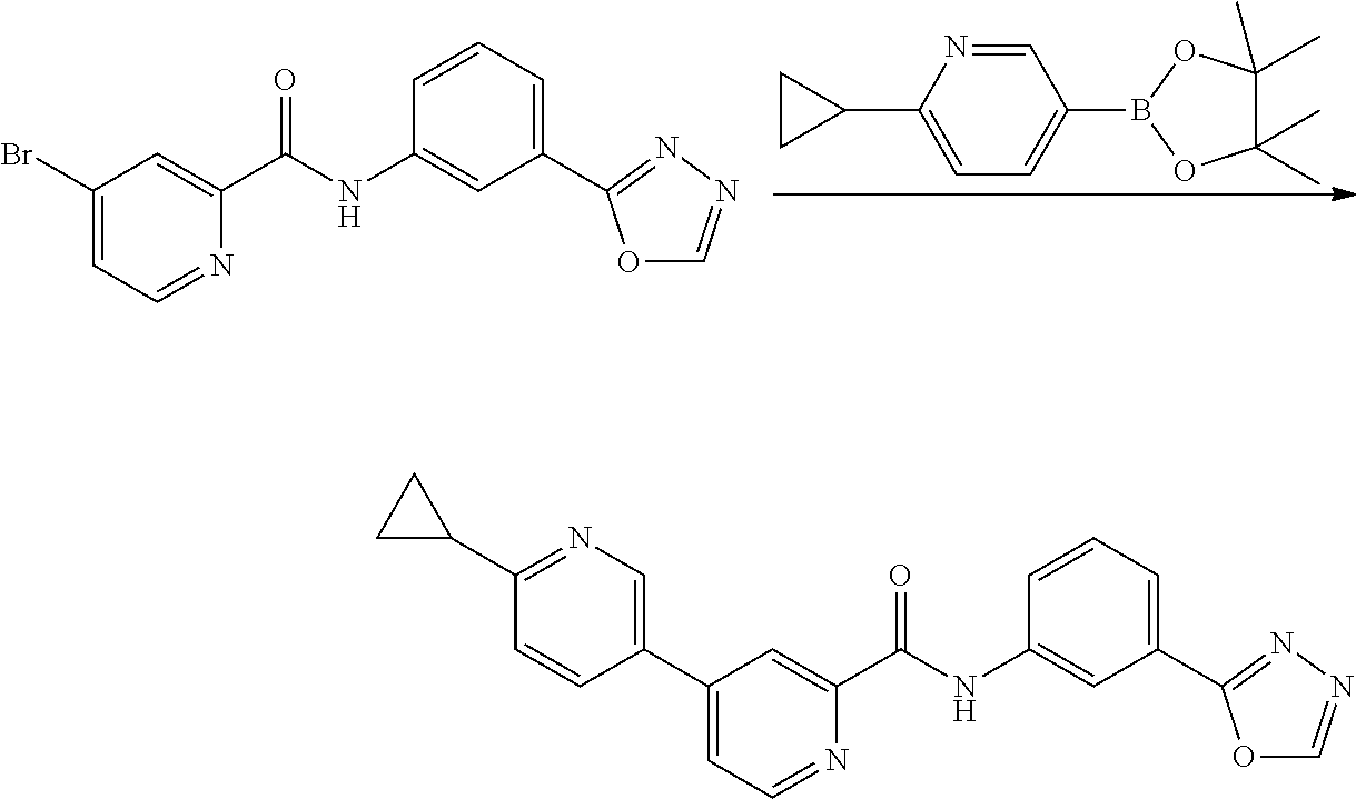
C1=NC(C2CC2)=CC=C1B1OC(C)(C)C(C)(C)O1.C1(C2=NN=CO2)=CC=CC(NC(=O)C2=CC(Br)=CC=N2)=C1.C1(C2=NN=CO2)=CC=CC(NC(=O)C2=CC(C3=CN=C(C4CC4)C=C3)=CC=N2)=C1
